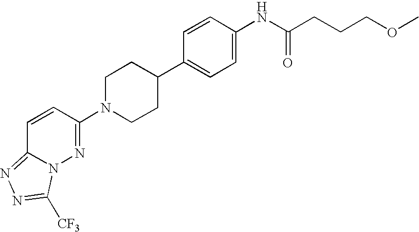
C1=CC(N2CCC(C3=CC=C(NC(CCCOC)=O)C=C3)CC2)=NN2C1=NN=C2[CF3]
